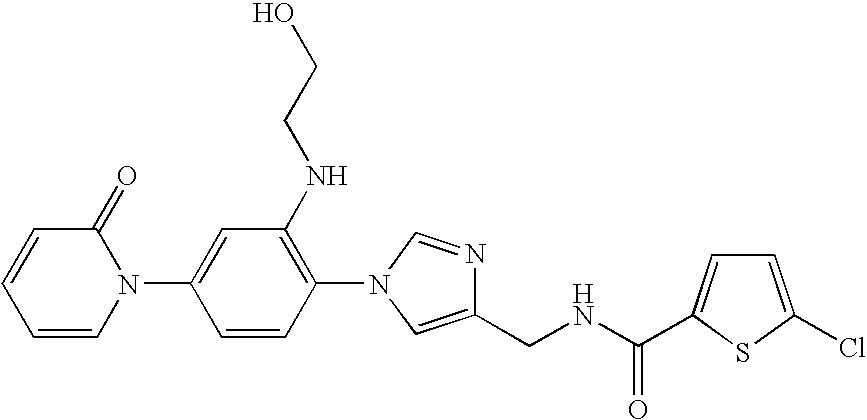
C1=CC=CN(C2=CC(NCCO)=C(N3C=NC(CNC(=O)C4=CC=C(Cl)S4)=C3)C=C2)C1=O
